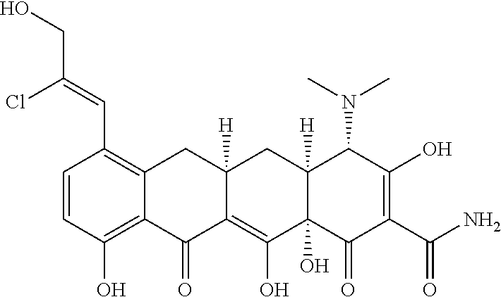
C(C1=C2C(=C(O)C=C1)C(=O)C1=C(O)C3(O)C([H])(CC1([H])C2)C(N(C)C)C(O)=C(C(N)=O)C3=O)=C(CO)Cl
